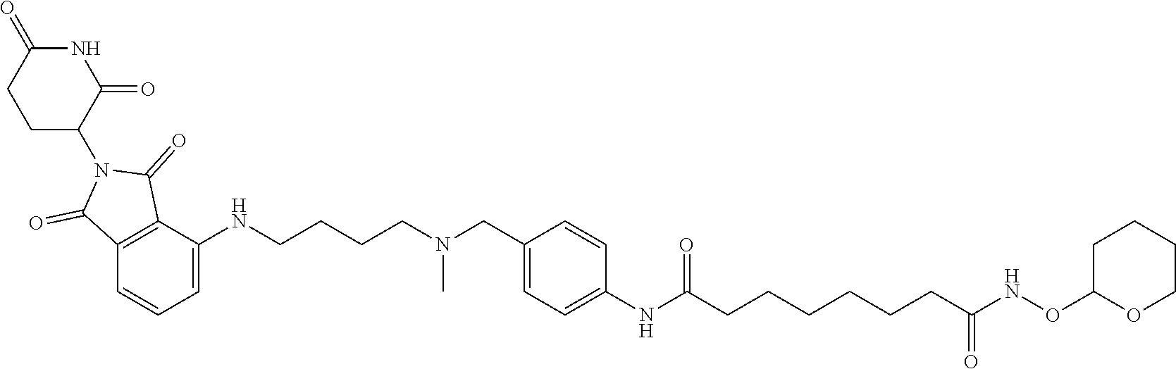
C(CCCN(CC1=CC=C(NC(CCCCCCC(NOC2OCCCC2)=O)=O)C=C1)C)NC1=CC=CC2=C1C(=O)N(C1C(=O)NC(=O)CC1)C2=O
